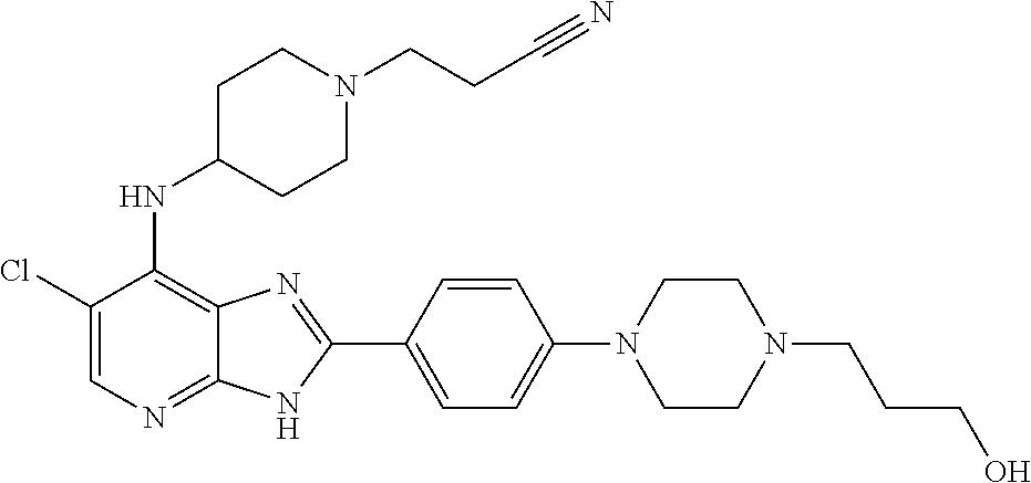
ClC1=CN=C2C(=C1NC1CCN(CCC#N)CC1)N=C(C1=CC=C(N3CCN(CCCO)CC3)C=C1)N2
